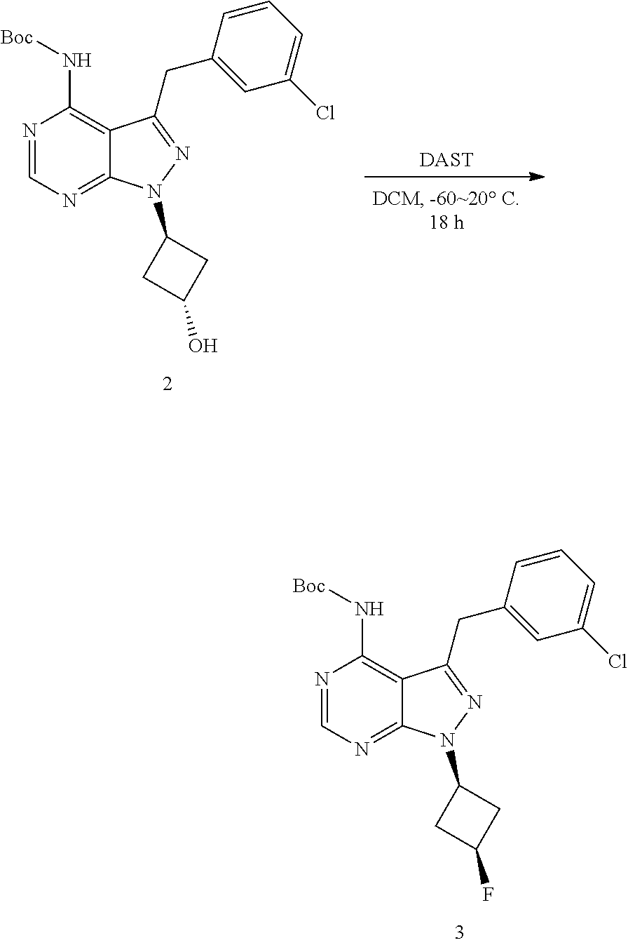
[DAST].N1(C2CC(O)C2)N=C(CC2=CC(Cl)=CC=C2)C2=C(N[Boc])N=CN=C12.N1(C2CC(F)C2)N=C(CC2=CC(Cl)=CC=C2)C2=C(N[Boc])N=CN=C12
